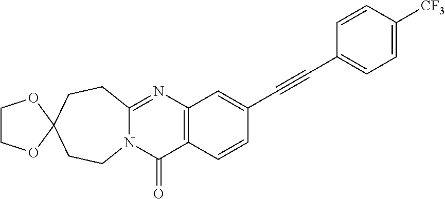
N12C(=NC3=C(C1=O)C=CC(C#CC1=CC=C([CF3])C=C1)=C3)CCC1(CC2)OCCO1
